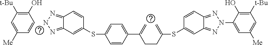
C(CC(=C)SC1=CC2=NN(C3=CC([Me])=CC([t-Bu])=C3O)N=C2C=C1)C(=C)C1=CC=C(SC2=CC3=NNN=C3C=C2)C=C1.C1=CC([Me])=CC([t-Bu])=C1O
